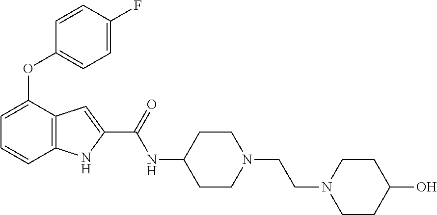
C1=C(OC2=CC=C(F)C=C2)C2=C(C=C1)NC(C(NC1CCN(CCN3CCC(O)CC3)CC1)=O)=C2
